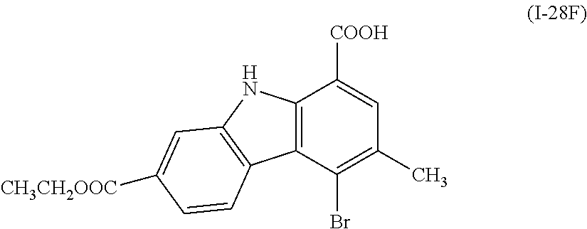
C12=C(C(Br)=C(C)C=C1[COOH])C1=C(N2)C=C([CH3CH2OOC])C=C1
